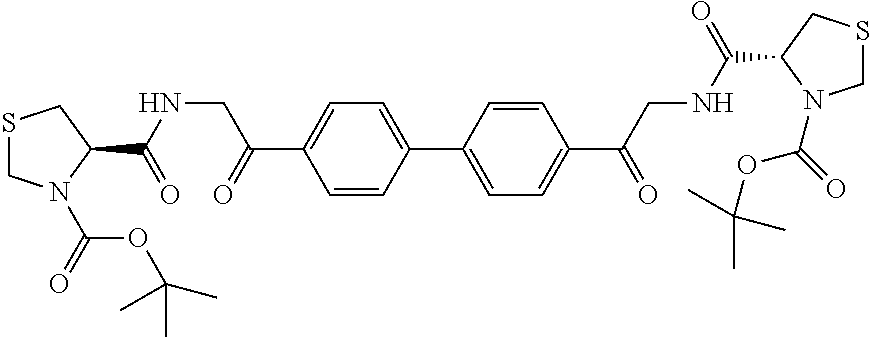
S1CN(C(=O)OC(C)(C)C)C(C(=O)NCC(=O)C2=CC=C(C3=CC=C(C(=O)CNC(C4N(C(OC(C)(C)C)=O)CSC4)=O)C=C3)C=C2)C1
